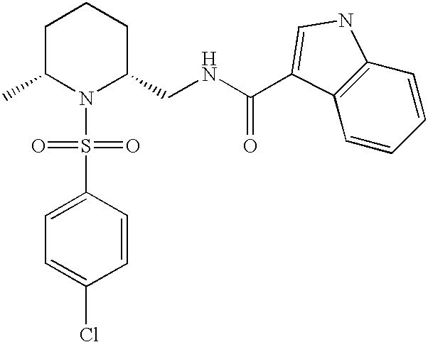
C1(S(N2C(CNC(=O)C3=CNC4=C3C=CC=C4)CCCC2C)(=O)=O)=CC=C(Cl)C=C1
